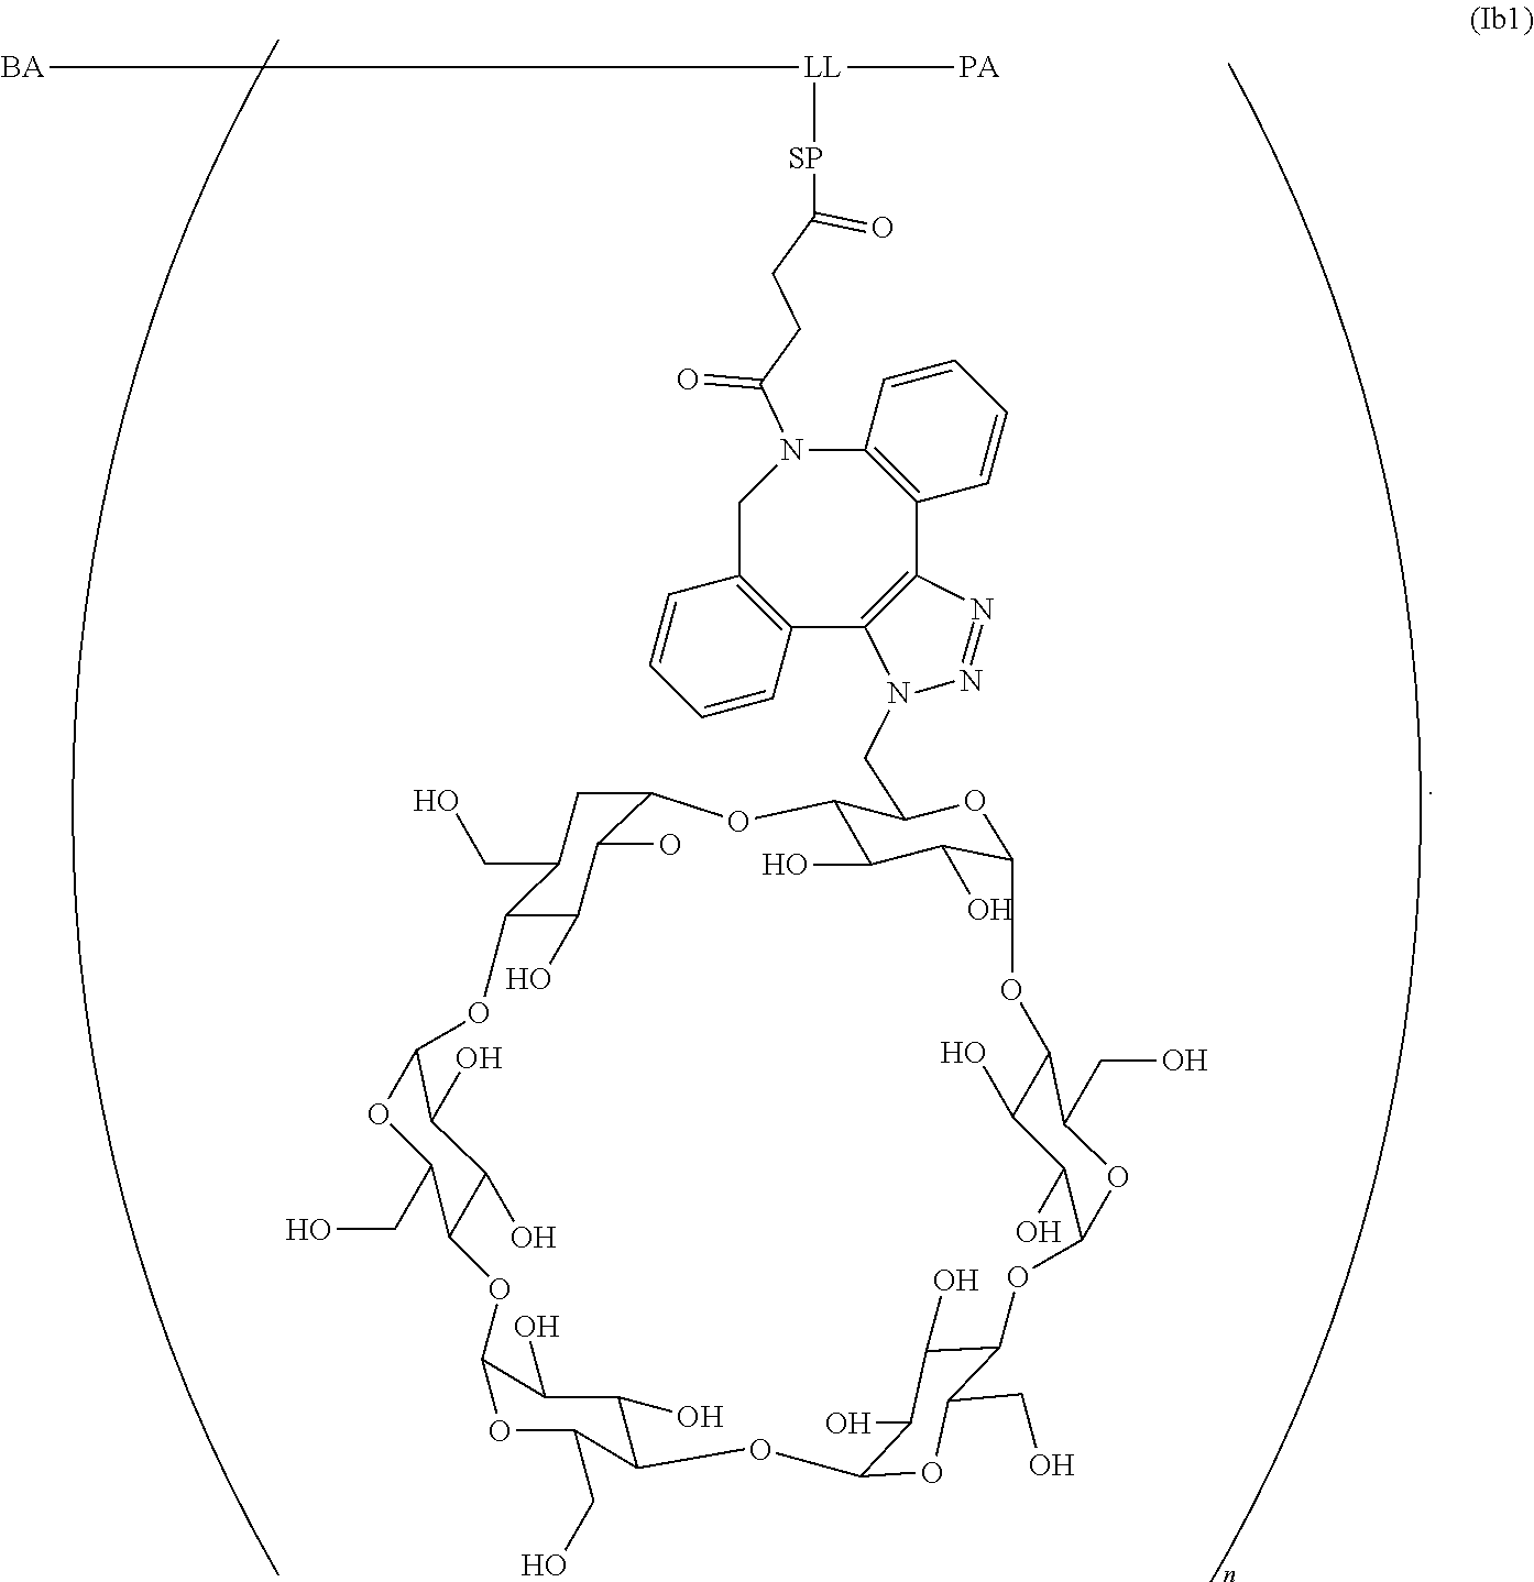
[LL]([BA])([SP]C(CCC(=O)N1CC2=C(C3=C(C4=C1C=CC=C4)N=NN3CC1C3C(O)C(O)C(O1)OC1C(O)C(O)C(OC1CO)OC1C(O)C(O)C(OC1CO)OC1C(CO)OC(OC4C(CO)OC(OC5C(CO)CC(O3)C(O)C5O)C(O)C4O)C(O)C1O)C=CC=C2)=O)[PA]
